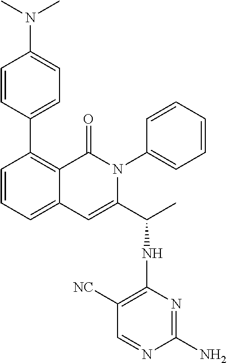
C1=CC(C2=C3C(=CC=C2)C=C(C(C)NC2=C([NC])C=NC(N)=N2)N(C2=CC=CC=C2)C3=O)=CC=C1N(C)C
